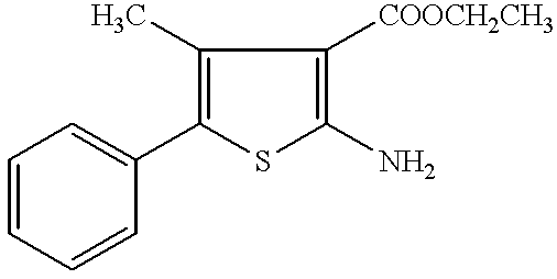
C1=CC=CC(C2=C(C)C([COOCH2CH3])=C(N)S2)=C1
